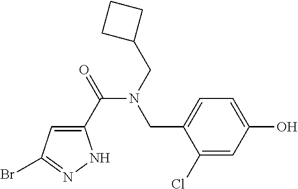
C1(C(=O)N(CC2CCC2)CC2=CC=C(O)C=C2Cl)=CC(Br)=NN1
